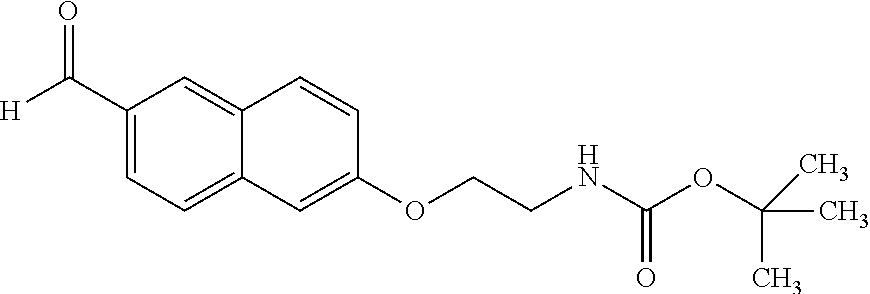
C12=CC(C([H])=O)=CC=C1C=C(OCCNC(OC(C)(C)C)=O)C=C2
